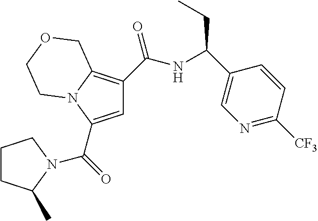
C1=C(C(=O)N2C(C)CCC2)N2C(=C1C(NC(CC)C1=CN=C([CF3])C=C1)=O)COCC2
